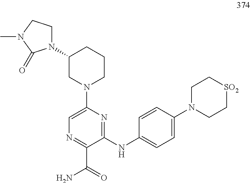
C1=C(N2CCCC(N3CCN(C)C3=O)C2)N=C(NC2=CC=C(N3CC[SO2]CC3)C=C2)C(C(=O)N)=N1
